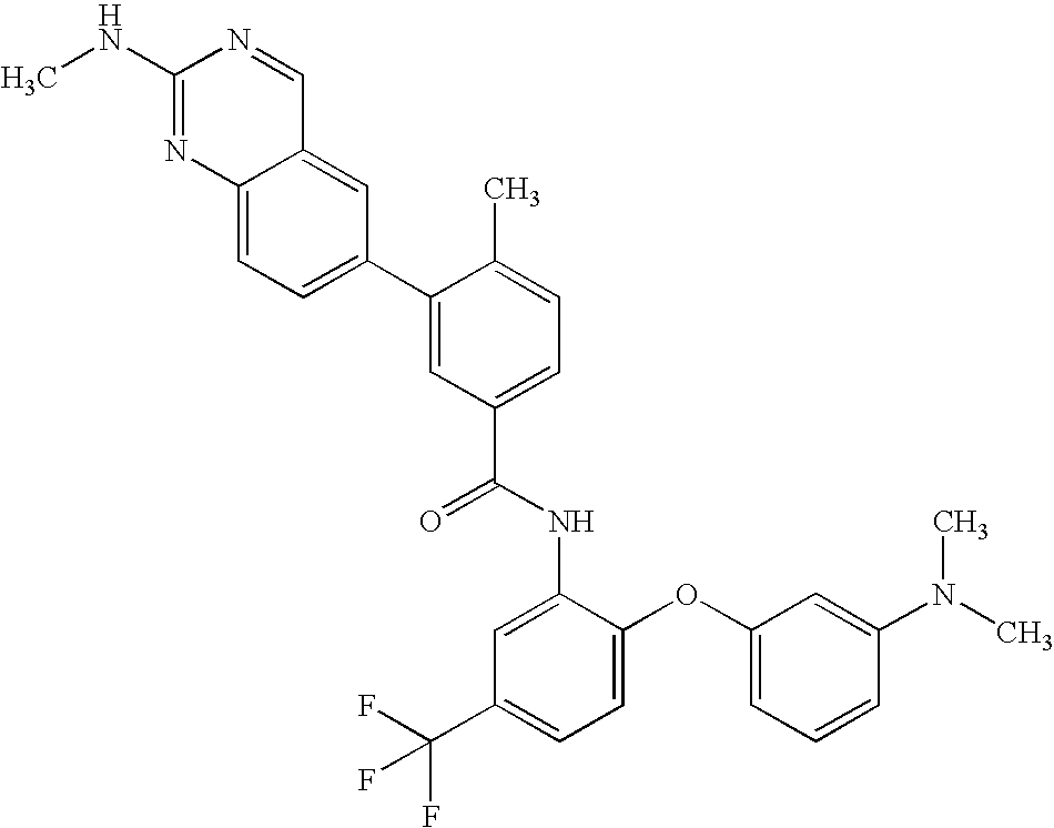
C12=CC=C(C3=CC(C(NC4=CC(C(F)(F)F)=CC=C4OC4=CC=CC(N(C)C)=C4)=O)=CC=C3C)C=C1C=NC(NC)=N2
